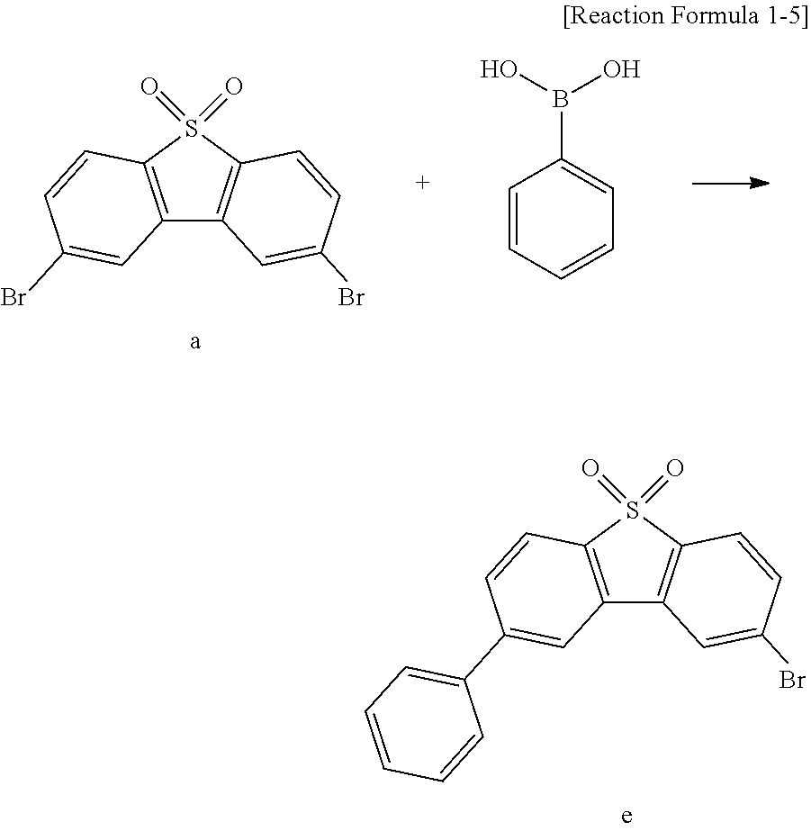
C12=C(S(=O)(=O)C3=C1C=C(Br)C=C3)C=CC(Br)=C2.C1=CC(B(O)O)=CC=C1.C12=C(S(=O)(=O)C3=C1C=C(Br)C=C3)C=CC(C1=CC=CC=C1)=C2
